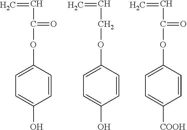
C=CC(OC1=CC=C(O)C=C1)=O.C=CCOC1=CC=C(O)C=C1.C=CC(OC1=CC=C([COOH])C=C1)=O
